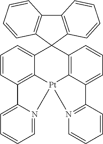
C1=N2C(=CC=C1)C1=C3C(=CC=C1)C1(C4=C5C(=CC=C4)C4=N(C=CC=C4)[Pt]235)C2=C(C3=C1C=CC=C3)C=CC=C2
